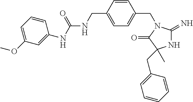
N1C(=N)N(CC2=CC=C(CNC(NC3=CC(OC)=CC=C3)=O)C=C2)C(=O)C1(CC1=CC=CC=C1)C
